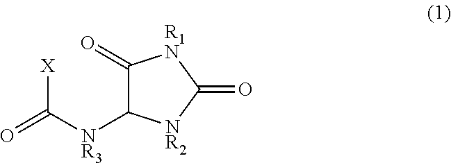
[X]C([NR3]C1C(=O)[R1N]C(=O)[NR2]1)=O
